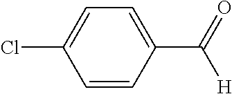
C1=CC(C(=O)[H])=CC=C1Cl
